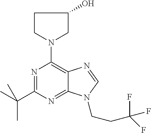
N1=C(C(C)(C)C)N=C2C(=C1N1CC(O)CC1)N=CN2CCC(F)(F)F
